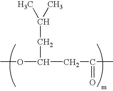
O(C(CC(=O)C)CC(C)C)C
